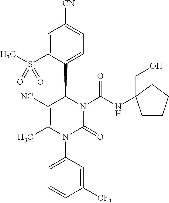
C1=C(S(C)(=O)=O)C(C2C([NC])=C(C)N(C3=CC=CC([CF3])=C3)C(=O)N2C(NC2(CO)CCCC2)=O)=CC=C1[CN]
